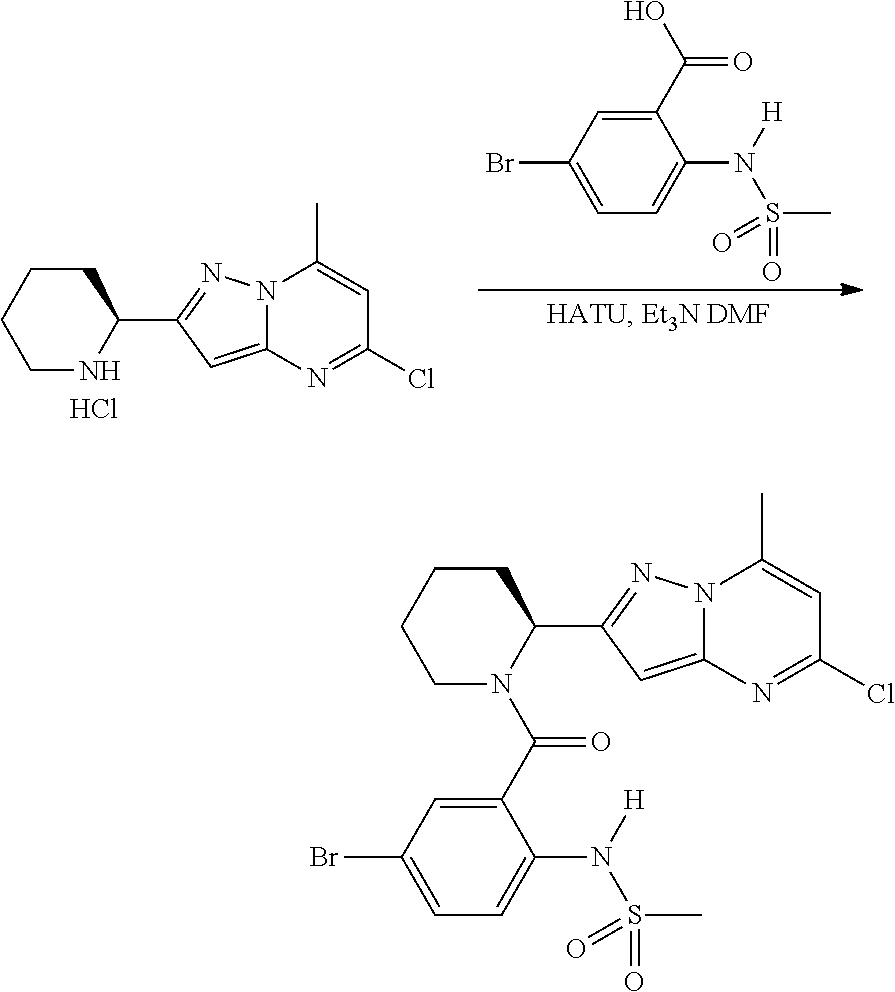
C1(C(O)=O)=CC(Br)=CC=C1N([H])S(C)(=O)=O.C12=CC(C3CCCCN3)=NN1C(C)=CC(Cl)=N2.Cl.C12=CC(C3CCCCN3C(C3=CC(Br)=CC=C3N([H])S(C)(=O)=O)=O)=NN1C(C)=CC(Cl)=N2
